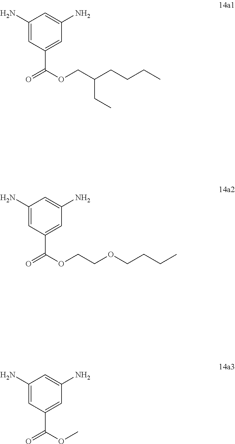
C1(N)=CC(C(OCC(CCCC)CC)=O)=CC(N)=C1.C1(N)=CC(C(OCCOCCCC)=O)=CC(N)=C1.C1(N)=CC(C(OC)=O)=CC(N)=C1
